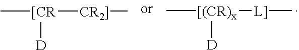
C[[(CR)x]([L]]C)[D].C[[CR]([CR2]]C)[D]
